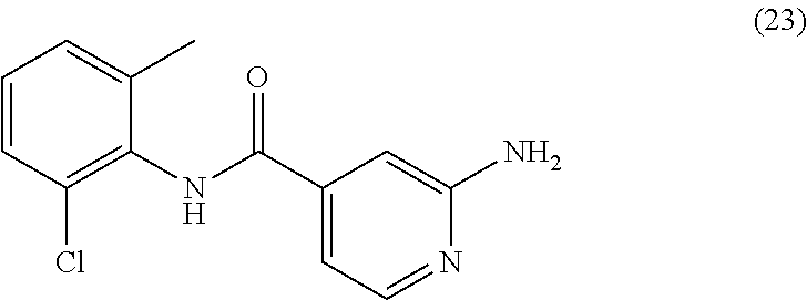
C1=CC(Cl)=C(NC(C2=CC=NC(N)=C2)=O)C(C)=C1
